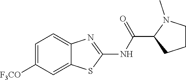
C1=C([F3CO])C=C2C(=C1)N=C(NC(C1CCCN1C)=O)S2
